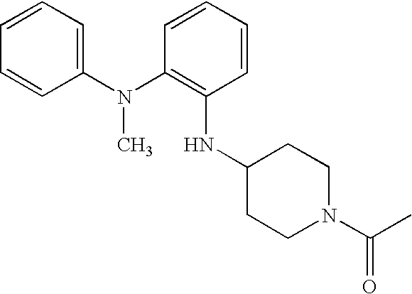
C1(NC2=C(N(C3=CC=CC=C3)C)C=CC=C2)CCN(C(=O)C)CC1
